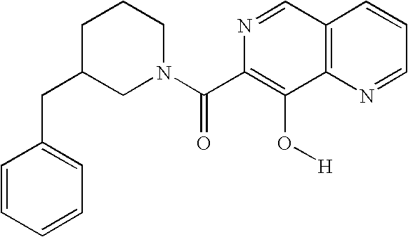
N1=CC2=C(C(O[H])=C1C(N1CCCC(CC3=CC=CC=C3)C1)=O)N=CC=C2
